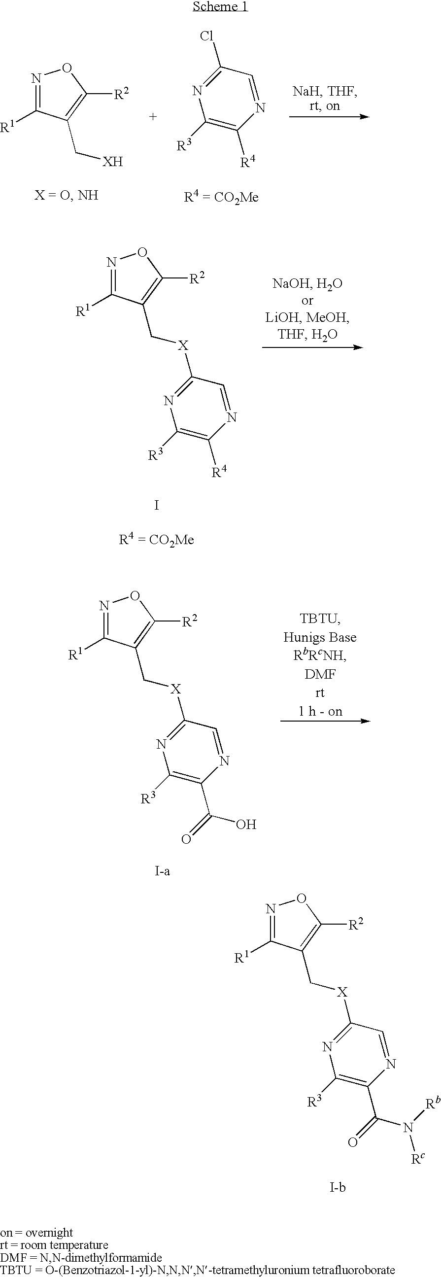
N1=C([R1])C(C[XH])=C([R2])O1.C1(Cl)=NC([R3])=C([R4])N=C1.N1=C([R1])C(C[X]C2=NC([R3])=C([R4])N=C2)=C([R2])O1.I.N1=C([R1])C(C[X]C2=NC([R3])=C(C(=O)O)N=C2)=C([R2])O1.[I-a].N1=C([R1])C(C[X]C2=NC([R3])=C(C(=O)N([Rb])[Rc])N=C2)=C([R2])O1.[I-b]
